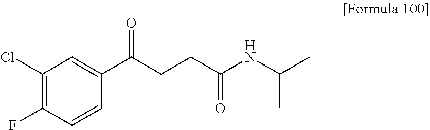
C1(Cl)=C(F)C=CC(C(CCC(NC(C)C)=O)=O)=C1
